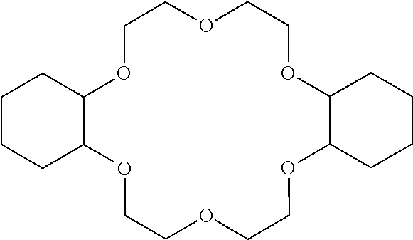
C1OC2C(OCCOCCOC3C(OCCOC1)CCCC3)CCCC2
